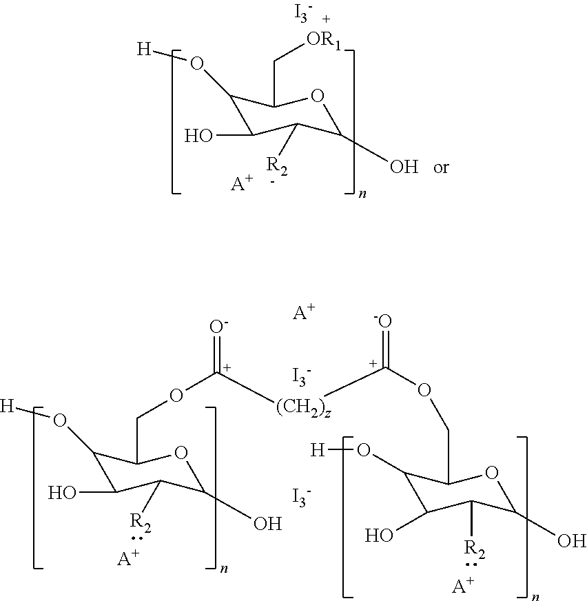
C1(O[H])C(O)C([R2])C(O)OC1C[OR1].[I3-].[A+].C1(O[H])C(O)C([R2])C(O)OC1CO[C+]([(CH2)z][C+](=[-O])OCC1C(O[H])C(O)C([R2])C(O)O1)=[O-].[A+].[A+].[I3-].[A+].[I3-]
